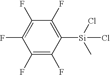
C1(F)=C(F)C([Si](Cl)(C)Cl)=C(F)C(F)=C1F
